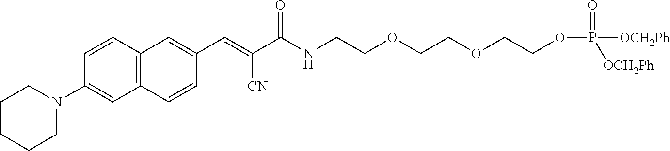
C12=C(C=CC(N3CCCCC3)=C1)C=C(C=C(C(NCCOCCOCCOP(=O)([OCH2Ph])[OCH2Ph])=O)[CN])C=C2
